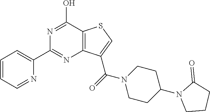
C12=C(C(O)=NC(C3=CC=CC=N3)=N1)SC=C2C(=O)N1CCC(N2CCCC2=O)CC1
